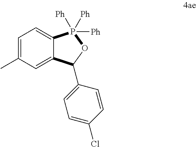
C1=C2C(=CC(C)=C1)C(C1=CC=C(Cl)C=C1)OP2([Ph])([Ph])[Ph]
